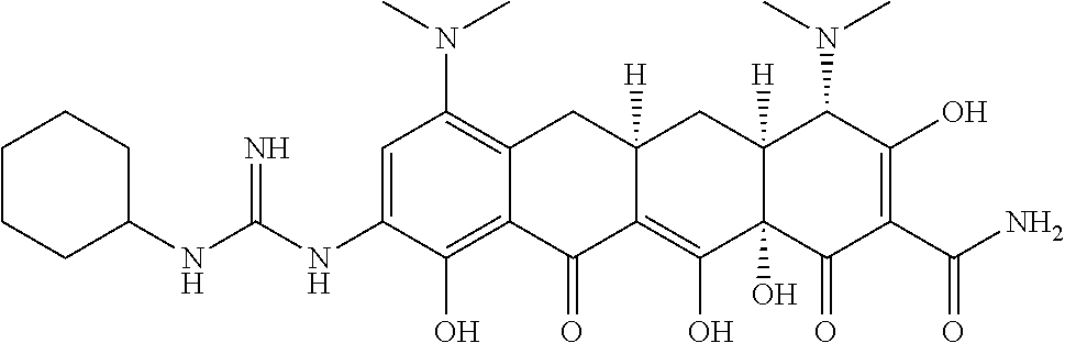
C1=C(NC(NC2CCCCC2)=N)C(O)=C2C(=C1N(C)C)CC1([H])C(=C(O)C3(O)C([H])(C1)C(N(C)C)C(O)=C(C(N)=O)C3=O)C2=O
